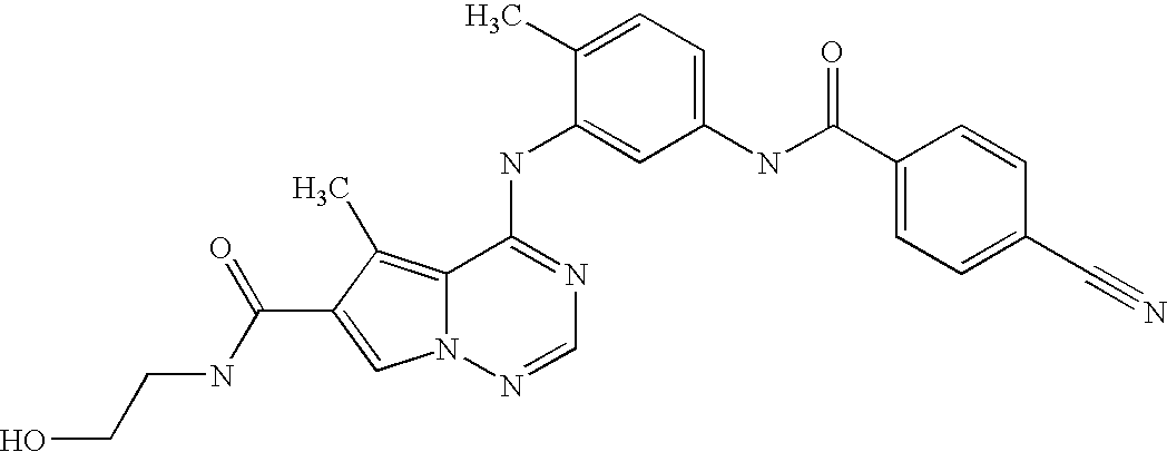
C1(C)=CC=C(NC(C2=CC=C(C#N)C=C2)=O)C=C1NC1=NC=NN2C1=C(C)C(C(NCCO)=O)=C2
